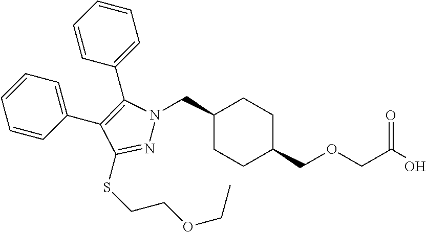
C1(CN2N=C(SCCOCC)C(C3=CC=CC=C3)=C2C2=CC=CC=C2)CCC(COCC(O)=O)CC1
